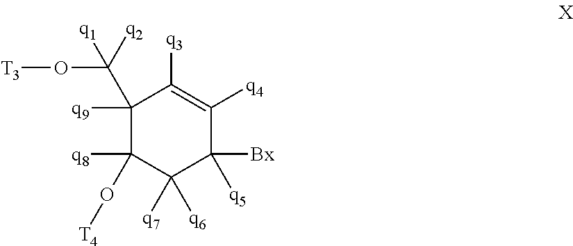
C1([q9])(C([q2])(O[T3])[q1])C([q8])(O[T4])C([q6])([q7])C([Bx])([q5])C([q4])=C1[q3]
